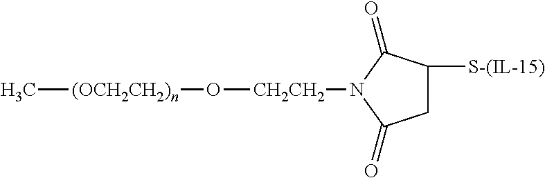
C[(OCH2CH2)n]O[CH2CH2]N1C(=O)CC([S-(IL-15)])C1=O
